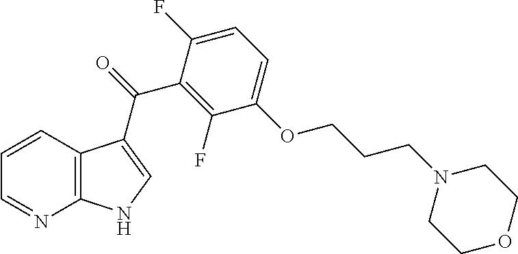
C12=C(C=CC=N1)C(C(=O)C1=C(F)C(OCCCN3CCOCC3)=CC=C1F)=CN2
